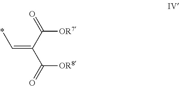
C(=C(C([OR8])=O)C(=O)[OR7])*
